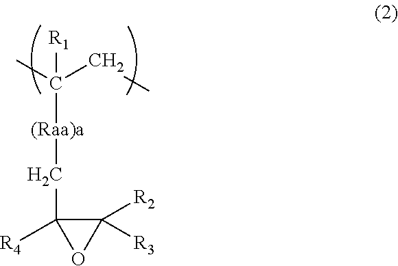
CC(CC)([R1])[(Raa)a]CC1([R4])OC1([R3])[R2]
